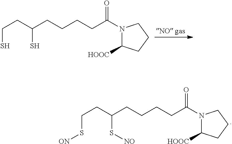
C(CCCCC(=O)N1C([HOOC])CCC1)(CCS[ON])S[NO].C(CCCCC(=O)N1C([HOOC])CCC1)(CCS)S
